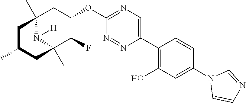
C12(C)CC(OC3=NC=C(C4=C(O)C=C(N5C=CN=C5)C=C4)N=N3)C(F)C(C)(N1[H])CC(C)C2
